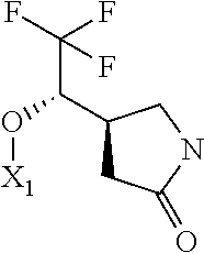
C1(C(O[X1])C(F)(F)F)CC(=O)NC1
